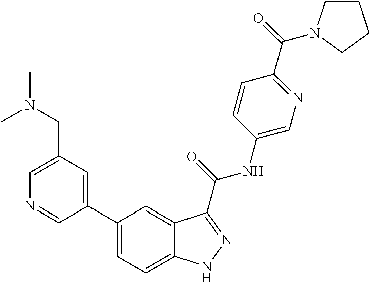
C1(CN(C)C)=CN=CC(C2=CC=C3C(=C2)C(C(NC2=CN=C(C(=O)N4CCCC4)C=C2)=O)=NN3)=C1
